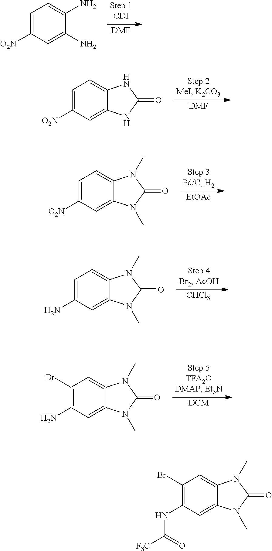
[DMF].C1=C([O2N])C=C(N)C(N)=C1.[DMF].C1=C([O2N])C=C2C(=C1)NC(=O)N2.[EtOAc].C1=C([O2N])C=C2C(=C1)N(C)C(=O)N2C.[CHCl3].C1=C(N)C=C2C(=C1)N(C)C(=O)N2C.[DCM].C1(Br)=C(N)C=C2C(=C1)N(C)C(=O)N2C.C1(Br)=C(NC([F3C])=O)C=C2C(=C1)N(C)C(=O)N2C
